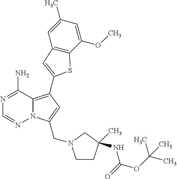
N12C(=C(C3=CC4=C(C(OC)=CC(C)=C4)S3)C=C1CN1CCC(C)(NC(OC(C)(C)C)=O)C1)C(N)=NC=N2
